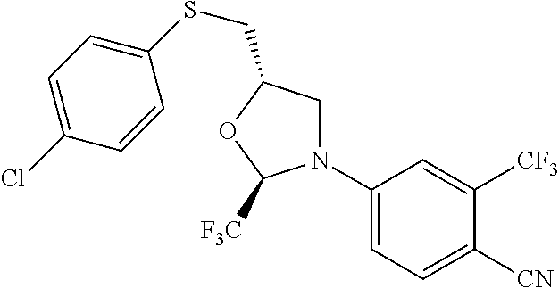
C1N(C2=CC=C([CN])C([CF3])=C2)C([F3C])OC1CSC1=CC=C(Cl)C=C1
